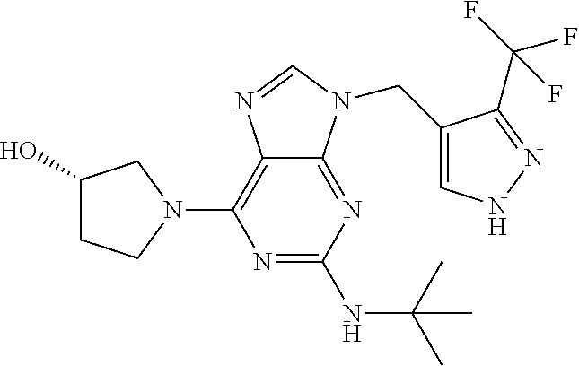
N1=C(NC(C)(C)C)N=C2C(=C1N1CC(O)CC1)N=CN2CC1=CNN=C1C(F)(F)F
